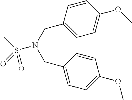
C1=CC(CN(CC2=CC=C(OC)C=C2)S(C)(=O)=O)=CC=C1OC
